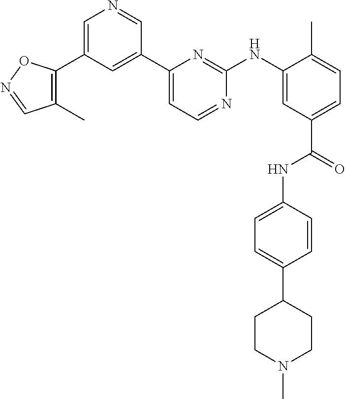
C1=C(C2=C(C)C=NO2)C=C(C2=CC=NC(NC3=CC(C(=O)NC4=CC=C(C5CCN(C)CC5)C=C4)=CC=C3C)=N2)C=N1
